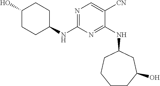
C1(O)CCC(NC2=NC=C([CN])C(NC3CCCCC(O)C3)=N2)CC1
